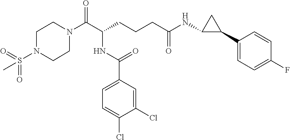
C1N(C(C(CCCC(NC2C(C3=CC=C(F)C=C3)C2)=O)NC(C2=CC=C(Cl)C(Cl)=C2)=O)=O)CCN(S(=O)(=O)C)C1
